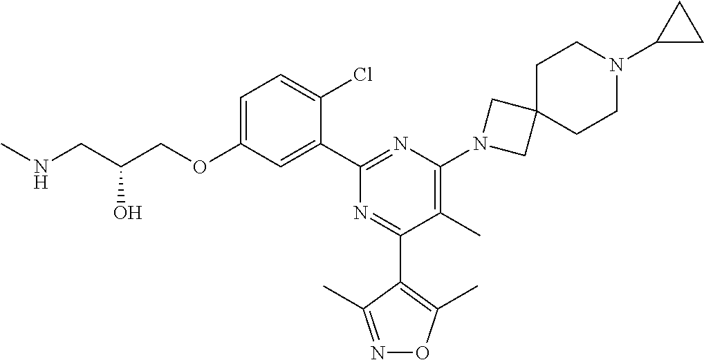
C1=C(OCC(CNC)O)C=C(C2=NC(N3CC4(C3)CCN(C3CC3)CC4)=C(C)C(C3=C(C)ON=C3C)=N2)C(Cl)=C1
